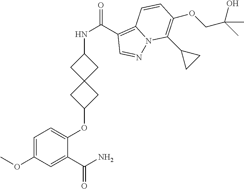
C1=C(OC)C=C(C(N)=O)C(OC2CC3(C2)CC(NC(C2=C4N(N=C2)C(C2CC2)=C(OCC(C)(O)C)C=C4)=O)C3)=C1
